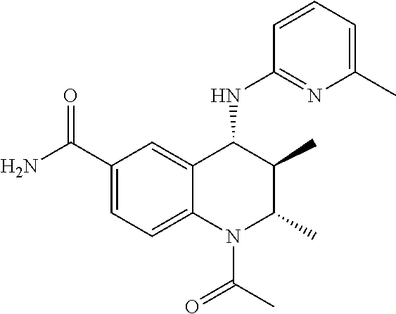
C1(C(N)=O)=CC=C2C(=C1)C(NC1=NC(C)=CC=C1)C(C)C(C)N2C(C)=O
